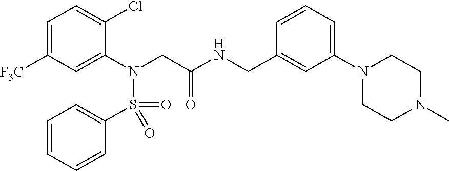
C1=C([F3C])C=C(N(CC(NCC2=CC(N3CCN(C)CC3)=CC=C2)=O)S(C2=CC=CC=C2)(=O)=O)C(Cl)=C1
